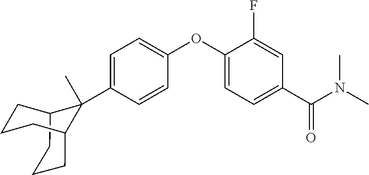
C12CCCC(CCC1)C2(C1=CC=C(OC2=CC=C(C(N(C)C)=O)C=C2F)C=C1)C
